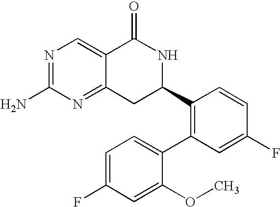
C12=NC(N)=NC=C1C(=O)NC(C1=C(C3=CC=C(F)C=C3OC)C=C(F)C=C1)C2
